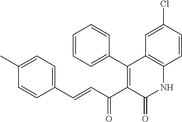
C1=CC=C(C2=C(C(C=CC3=CC=C(C)C=C3)=O)C(=O)NC3=C2C=C(Cl)C=C3)C=C1
